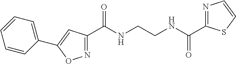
C1(C(NCCNC(C2=NC=CS2)=O)=O)=NOC(C2=CC=CC=C2)=C1
